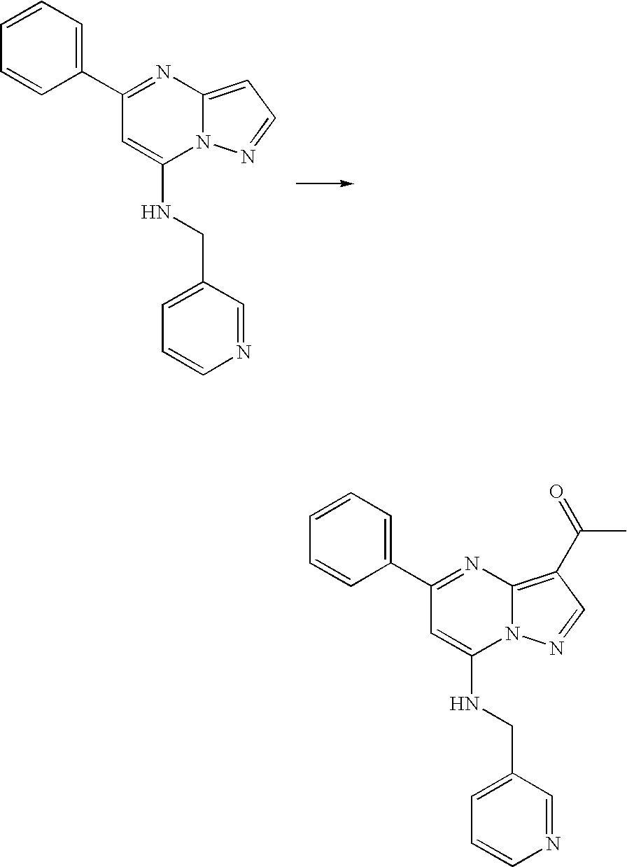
N12C(=CC=N1)N=C(C1=CC=CC=C1)C=C2NCC1=CC=CN=C1.N12C(=C(C(C)=O)C=N1)N=C(C1=CC=CC=C1)C=C2NCC1=CC=CN=C1
